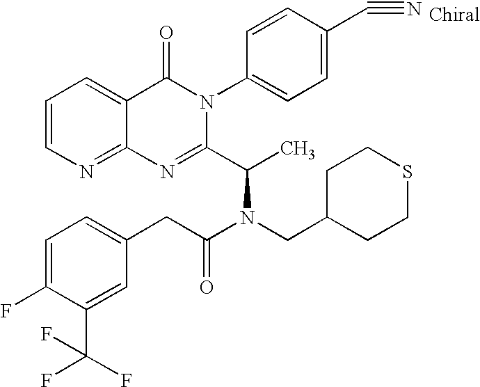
C12=NC=CC=C1C(=O)N(C1=CC=C(C#N)C=C1)C(C(C)N(CC1CCSCC1)C(CC1=CC=C(F)C(C(F)(F)F)=C1)=O)=N2
